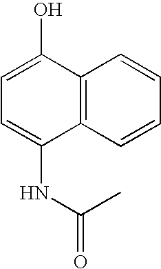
C1=C(O)C2=C(C(NC(=O)C)=C1)C=CC=C2
